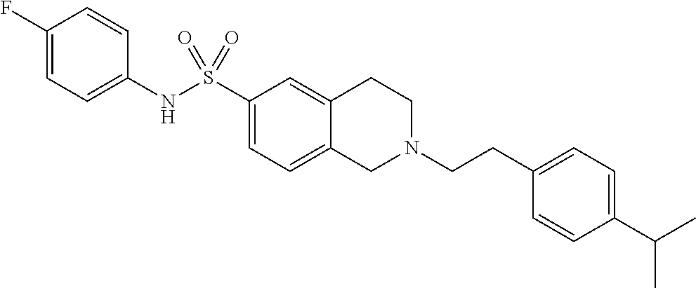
C1(F)=CC=C(NS(C2=CC=C3C(=C2)CCN(CCC2=CC=C(C(C)C)C=C2)C3)(=O)=O)C=C1
